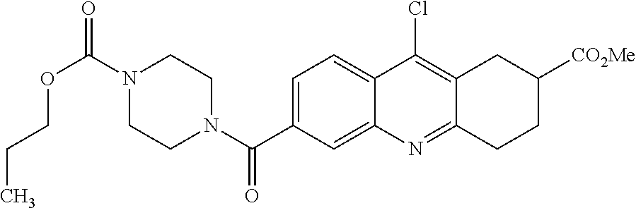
N1(C(OCCC)=O)CCN(C(=O)C2=CC=C3C(=C2)N=C2C(=C3Cl)CC([CO2Me])CC2)CC1
